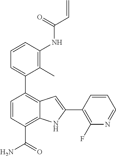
C1=CC(NC(C=C)=O)=C(C)C(C2=C3C(=C(C(=O)N)C=C2)NC(C2=C(F)N=CC=C2)=C3)=C1
